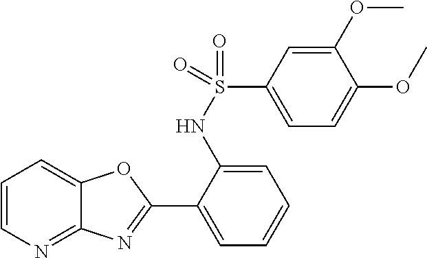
C1(C2=NC3=NC=CC=C3O2)=CC=CC=C1NS(C1=CC=C(OC)C(OC)=C1)(=O)=O
